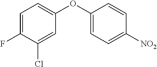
C1=C(F)C(Cl)=CC(OC2=CC=C([NO2])C=C2)=C1
